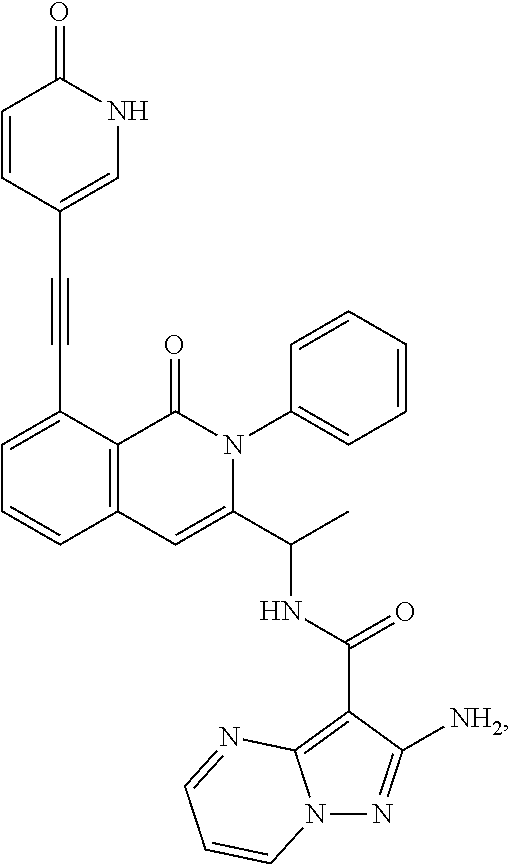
C1=C(C#CC2=CNC(=O)C=C2)C2=C(C=C1)C=C(C(C)NC(C1=C3N(N=C1[NH2])C=CC=N3)=O)N(C1=CC=CC=C1)C2=O
